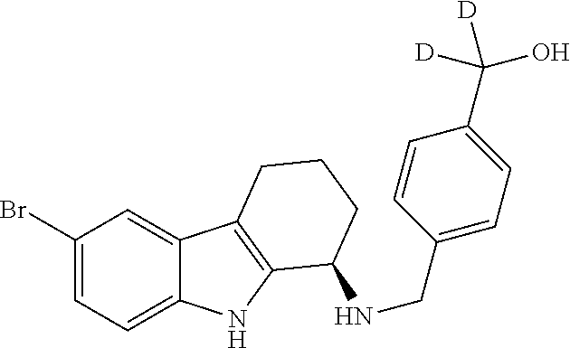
C1(Br)=CC=C2C(=C1)C1=C(N2)C(NCC2=CC=C(C([D])(O)[D])C=C2)CCC1
